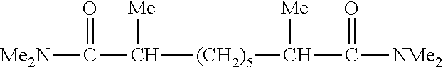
[Me2N]C(C([Me])[(CH2)5]C([Me])C(=O)[NMe2])=O
